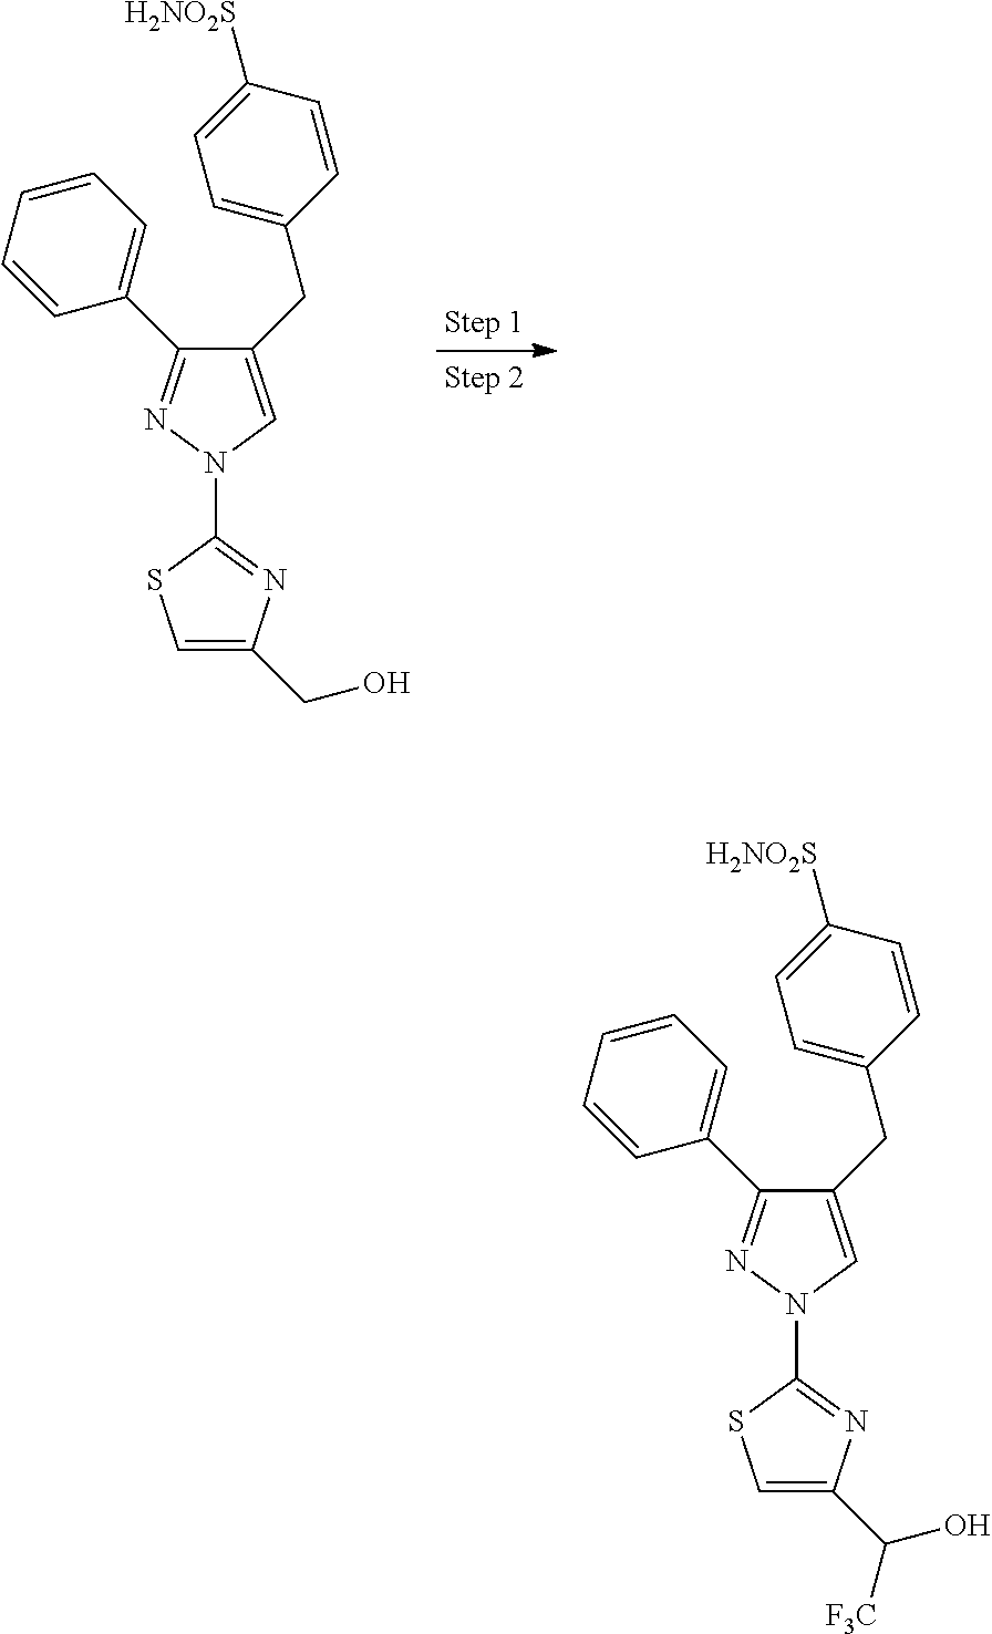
N1(C2=NC(CO)=CS2)C=C(CC2=CC=C([H2NO2S])C=C2)C(C2=CC=CC=C2)=N1.N1(C2=NC(C(O)[F3C])=CS2)C=C(CC2=CC=C([H2NO2S])C=C2)C(C2=CC=CC=C2)=N1
